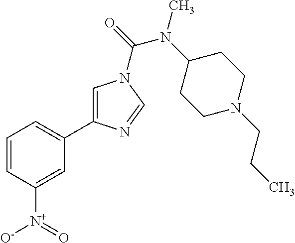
C1=CC([N+]([O-])=O)=CC(C2=CN(C(=O)N(C3CCN(CCC)CC3)C)C=N2)=C1
